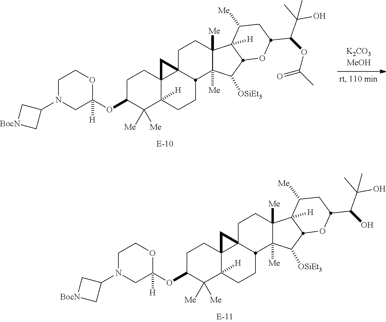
C1C(OC2([H])CN(C3C[BocN]C3)CCO2)C([Me])([Me])C2([H])C3(C1)C1(CCC4([Me])C([Me])(C([OSiEt3])C5C4([H])C([Me])CC(C(O)C(C)(O)C)O5)C1CC2)C3.C1C(OC2([H])CN(C3C[BocN]C3)CCO2)C([Me])([Me])C2([H])C3(C1)C1(CCC4([Me])C([Me])(C([OSiEt3])C5C4([H])C([Me])CC(C(OC(C)=O)C(C)(O)C)O5)C1CC2)C3
